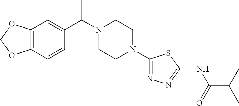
C12=C(C=CC(C(N3CCN(C4=NN=C(NC(C(C)C)=O)S4)CC3)C)=C1)OCO2
